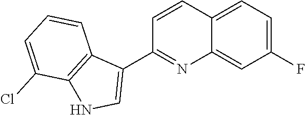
C1=CC2=CC=C(F)C=C2N=C1C1=CNC2=C1C=CC=C2Cl
